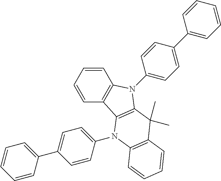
C1=CC=CC2=C1N(C1=CC=C(C3=CC=CC=C3)C=C1)C1=C2N(C2=CC=C(C3=CC=CC=C3)C=C2)C2=C(C1(C)C)C=CC=C2
